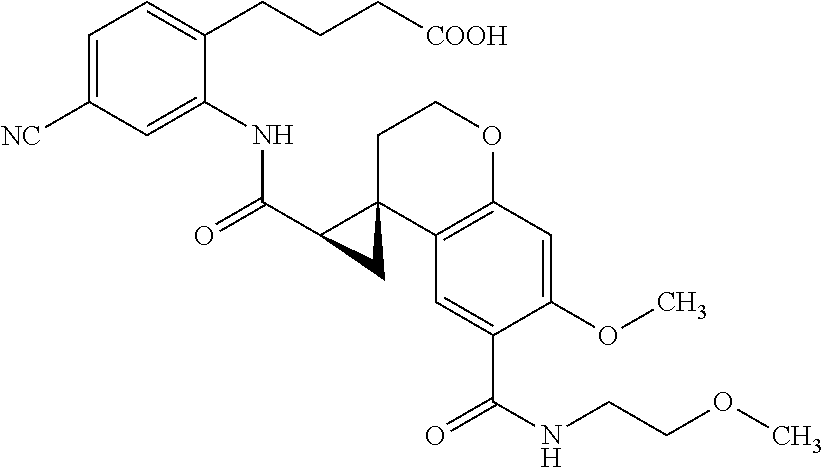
C1(OC)=CC2=C(C=C1C(NCCOC)=O)C1(CCO2)C(C(=O)NC2=CC([NC])=CC=C2CCC[COOH])C1
